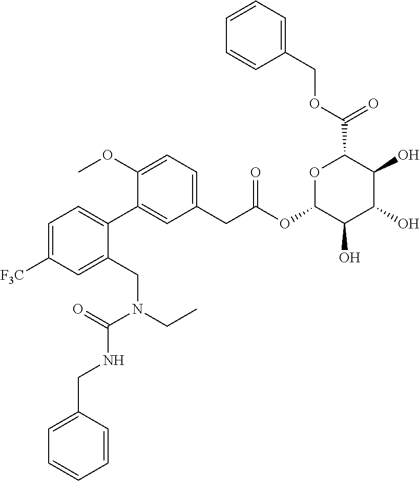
C1=CC=C(COC(=O)C2OC(OC(CC3=CC=C(OC)C(C4=CC=C([F3C])C=C4CN(CC)C(=O)NCC4=CC=CC=C4)=C3)=O)C(O)C(O)C2O)C=C1
